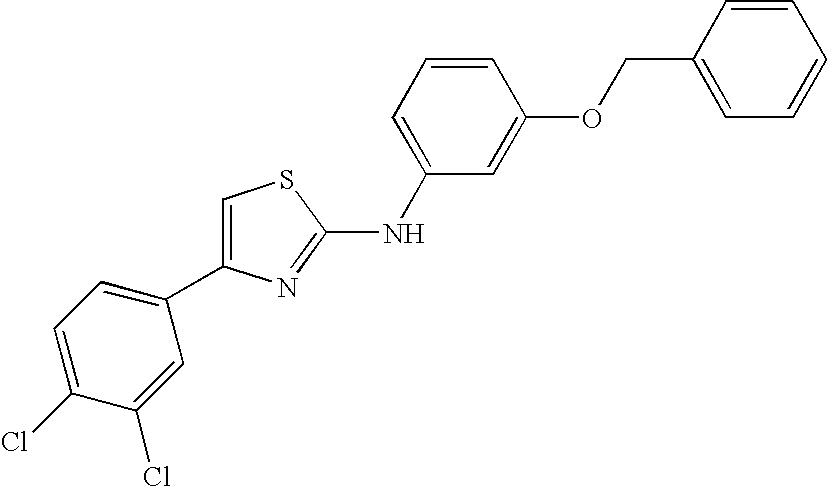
C1=C(NC2=NC(C3=CC=C(Cl)C(Cl)=C3)=CS2)C=C(OCC2=CC=CC=C2)C=C1
